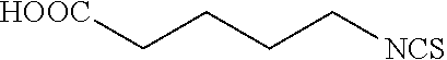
[HOOC]CCCC[NCS]
